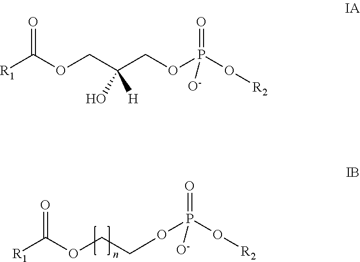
[R1]C(OCCOP(O[R2])(=O)[O-])=O.[R1]C(OCC(COP(O[R2])(=O)[O-])(O)[H])=O
